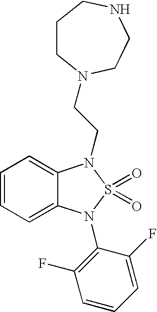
C1=CC=C2C(=C1)N(CCN1CCCNCC1)S(=O)(=O)N2C1=C(F)C=CC=C1F
